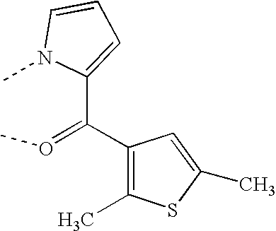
C1(C(C2=C(C)SC(C)=C2)=OC)=CC=CN1C
